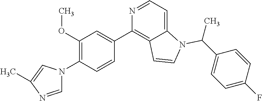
C12=CC=NC(C3=CC(OC)=C(N4C=NC(C)=C4)C=C3)=C1C=CN2C(C1=CC=C(F)C=C1)C
